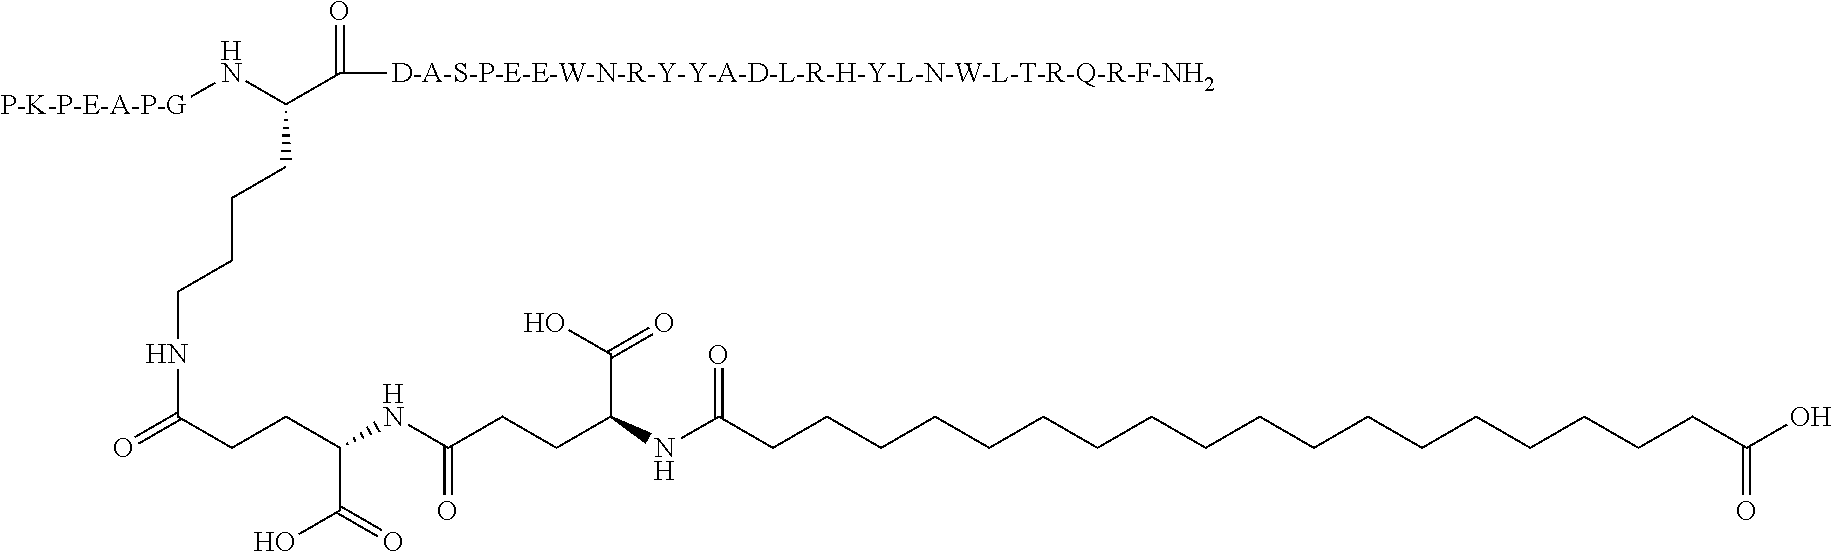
N([P-K-P-E-A-P-G])C(C([D-A-S-P-E-E-W-N-R-Y-Y-A-D-L-R-H-Y-L-N-W-L-T-R-Q-R-F-NH2])=O)CCCCNC(=O)CCC(NC(CCC(NC(CCCCCCCCCCCCCCCCCCC(O)=O)=O)C(O)=O)=O)C(=O)O
